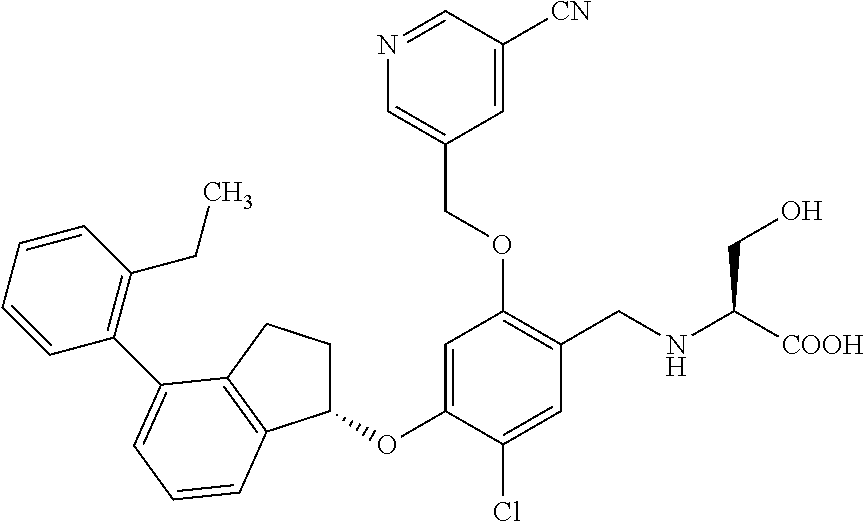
C1=C(OC2CCC3=C2C=CC=C3C2=C(CC)C=CC=C2)C(Cl)=CC(CNC([COOH])CO)=C1OCC1=CN=CC([CN])=C1
